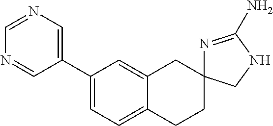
C1(C2=CN=CN=C2)=CC=C2C(=C1)CC1(CC2)N=C(N)NC1
